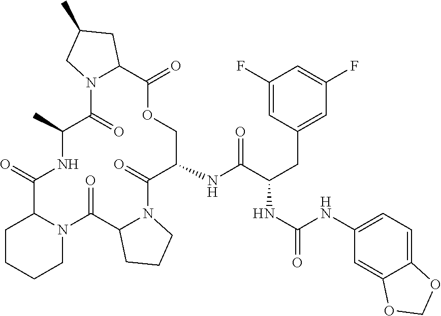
N(C1COC(=O)C2N(C(=O)C(C)NC(=O)C3N(C(=O)C4N(C1=O)CCC4)CCCC3)CC(C)C2)C(C(CC1=CC(F)=CC(F)=C1)NC(=O)NC1=CC=C2C(=C1)OCO2)=O
